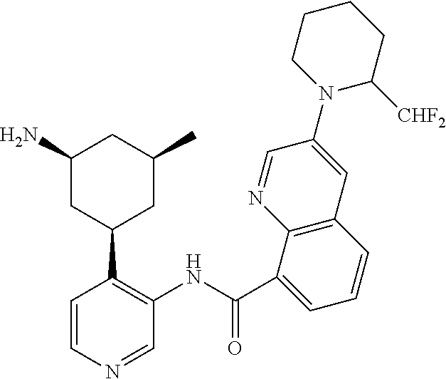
C1=CN=CC(NC(=O)C2=CC=CC3=C2N=CC(N2C([CHF2])CCCC2)=C3)=C1C1CC(C)CC(N)C1
